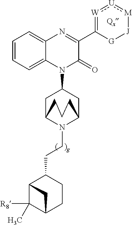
C1=CC=C2C(=C1)N=C(C1=[W]:[U]:[M][J][G]1)C(=O)N2C1CC2N(CCC3C4C([R8])(C)C(CC3)C4)C(C1)CCC2
